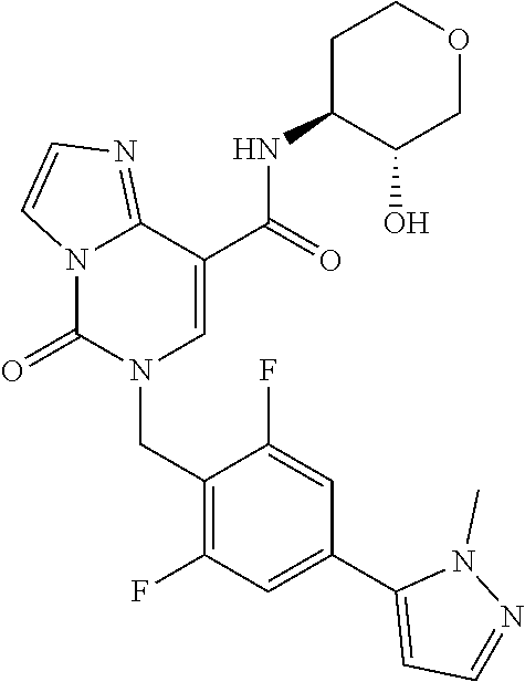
C12=NC=CN1C(=O)N(CC1=C(F)C=C(C3=CC=NN3C)C=C1F)C=C2C(NC1C(O)COCC1)=O
